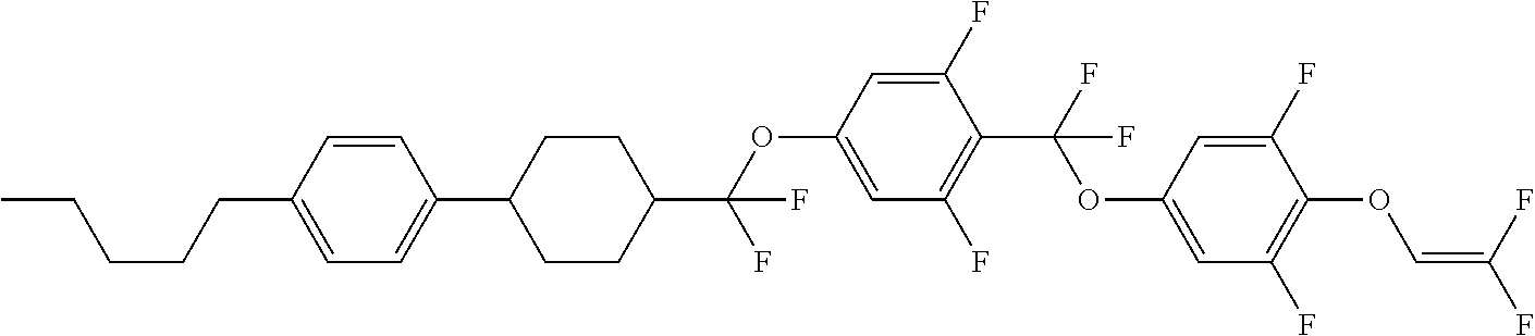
C1(CCCCC)=CC=C(C2CCC(C(OC3=CC(F)=C(C(F)(OC4=CC(F)=C(OC=C(F)F)C(F)=C4)F)C(F)=C3)(F)F)CC2)C=C1
